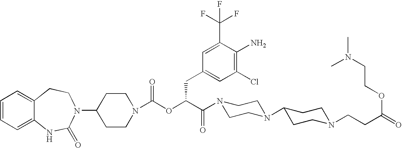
C12=CC=CC=C1NC(=O)N(C1CCN(C(OC(C(=O)N3CCN(C4CCN(CCC(=O)OCCN(C)C)CC4)CC3)CC3=CC(Cl)=C(N)C(C(F)(F)F)=C3)=O)CC1)CC2
